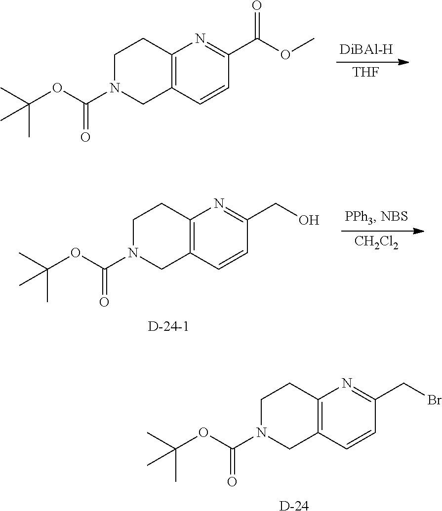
C12=C(C=CC(CBr)=N1)CN(C(OC(C)(C)C)=O)CC2.[D].[THF].C12=C(C=CC(C(OC)=O)=N1)CN(C(OC(C)(C)C)=O)CC2.[CH2Cl2].C12=C(C=CC(CO)=N1)CN(C(OC(C)(C)C)=O)CC2
